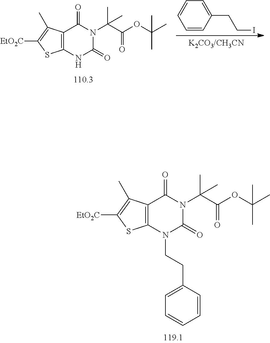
C1=CC(CCI)=CC=C1.[EtO2C]C1=C(C)C2=C(S1)NC(=O)N(C(C)(C(=O)OC(C)(C)C)C)C2=O.[EtO2C]C1=C(C)C2=C(S1)N(CCC1=CC=CC=C1)C(=O)N(C(C)(C(=O)OC(C)(C)C)C)C2=O
